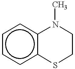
c1ccc2c(c1)N(C)CCS2
